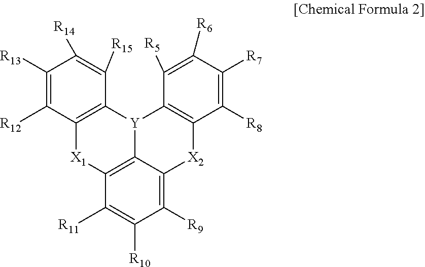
C1([R9])=C2C3=C(C([R11])=C1[R10])[X1]C1=C([Y]3C3=C([X2]2)C([R8])=C([R7])C([R6])=C3[R5])C([R15])=C([R14])C([R13])=C1[R12]
